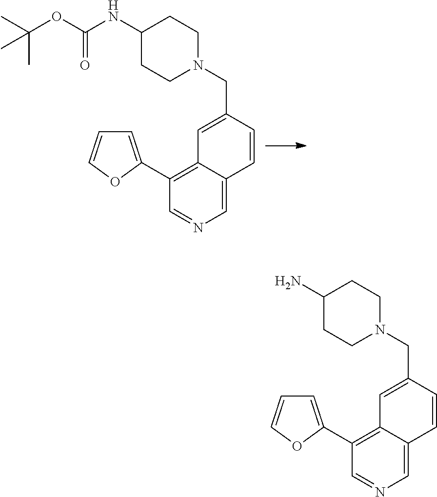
C1(NC(OC(C)(C)C)=O)CCN(CC2=CC3=C(C4=CC=CO4)C=NC=C3C=C2)CC1.C1(N)CCN(CC2=CC3=C(C4=CC=CO4)C=NC=C3C=C2)CC1
